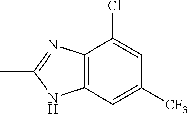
C12=C(C=C([CF3])C=C1Cl)NC(C)=N2
